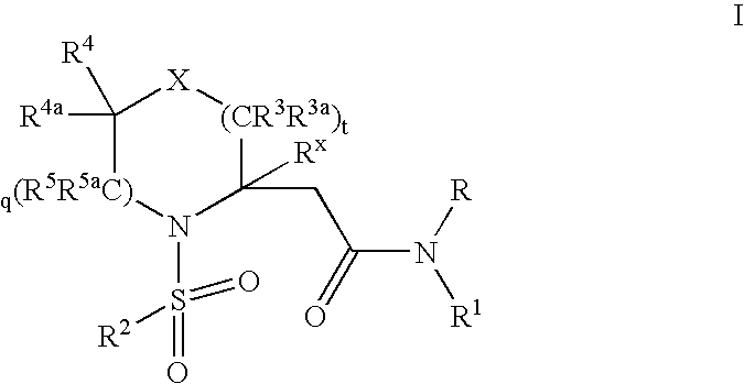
C1([R4a])([R4])[q(R5R5aC)]N(S(=O)(=O)[R2])C(CC(N([R])[R1])=O)([Rx])[(CR3R3a)t][X]1
